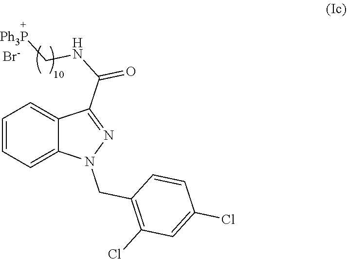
C1=CC=C2C(=C1)C(C(NC[Ph3P])=O)=NN2CC1=C(Cl)C=C(Cl)C=C1.[Br-]
